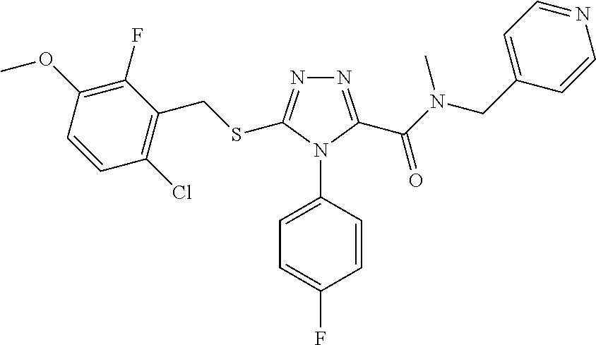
N1=C(C(=O)N(CC2=CC=NC=C2)C)N(C2=CC=C(F)C=C2)C(SCC2=C(Cl)C=CC(OC)=C2F)=N1
